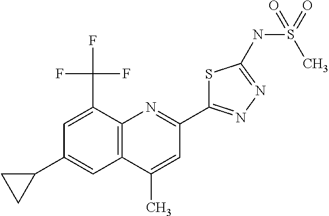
C1(C)=CC(C2=NN=C(NS(=O)(C)=O)S2)=NC2=C1C=C(C1CC1)C=C2C(F)(F)F
